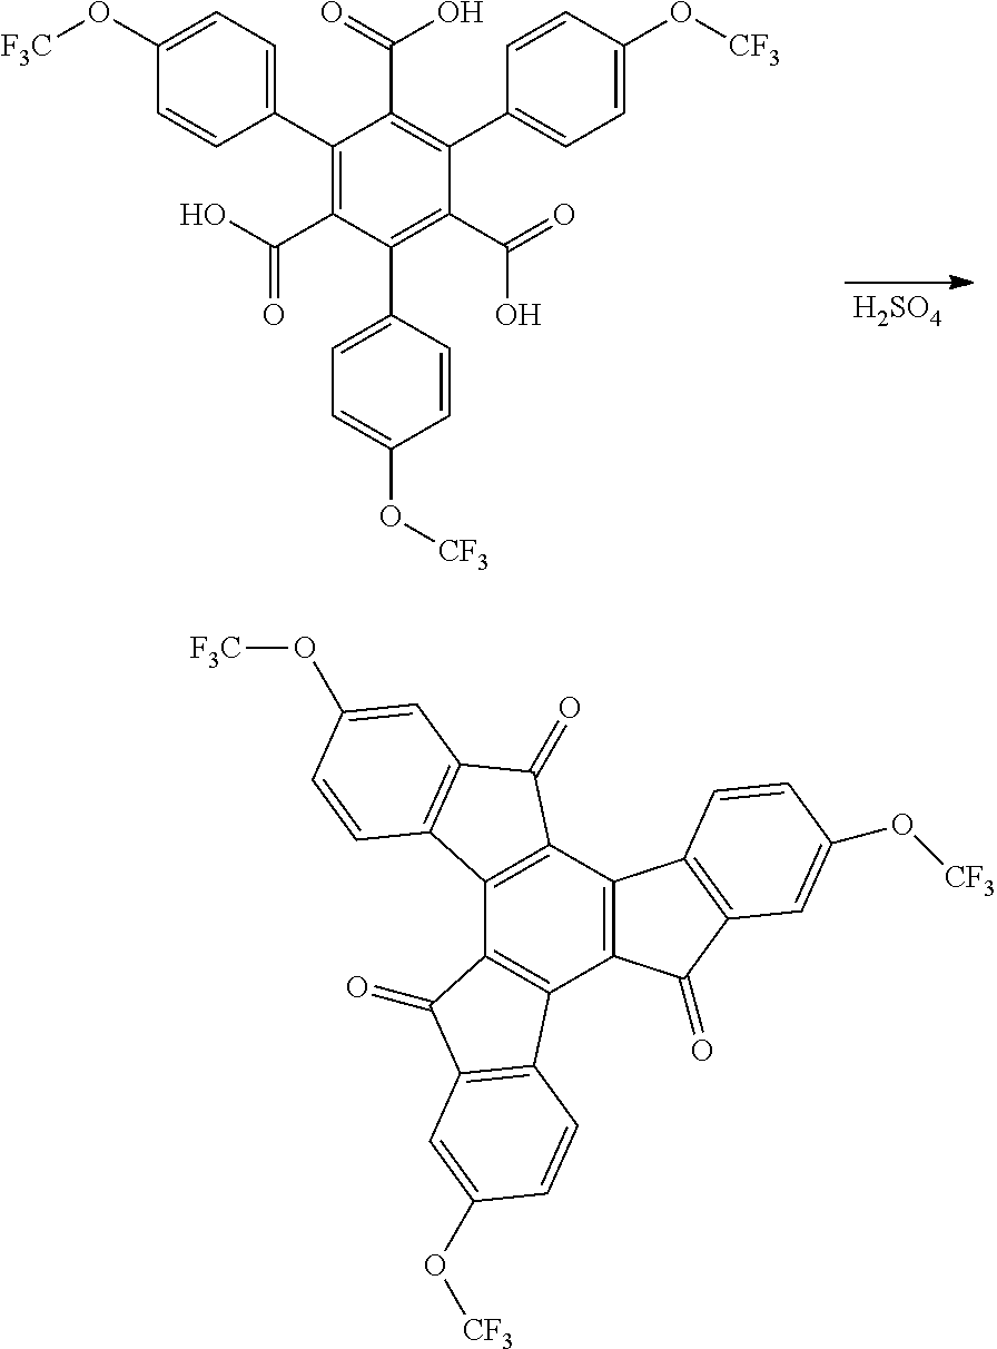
[H2SO4].C1(C2=CC=C(O[F3C])C=C2)=C(C(=O)O)C(C2=CC=C(O[CF3])C=C2)=C(C(=O)O)C(C2=CC=C(O[CF3])C=C2)=C1C(=O)O.C12=C(C3=C(C4=C1C1=C(C4=O)C=C(O[CF3])C=C1)C1=C(C3=O)C=C(O[F3C])C=C1)C1=C(C2=O)C=C(O[CF3])C=C1
